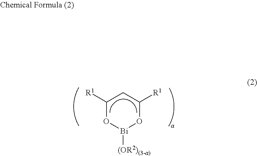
C1([R1])O[Bi]([(OR2)(3-a)])OC([R1])C1
